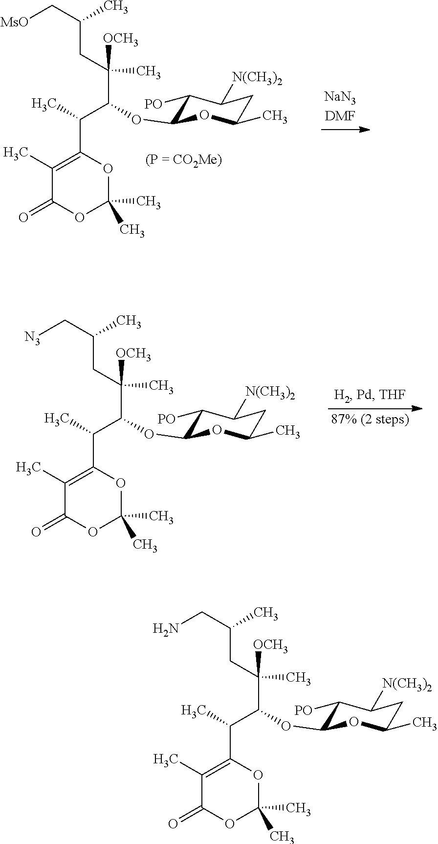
C(CC(C[MsO])C)([OCH3])(C)C(C(C1=C(C)C(=O)OC(C)(C)O1)C)OC1C([PO])C([N(CH3)2])CC(C)O1.C(CC(C[N3])C)([OCH3])(C)C(C(C1=C(C)C(=O)OC(C)(C)O1)C)OC1C([PO])C([N(CH3)2])CC(C)O1.C(CC(CN)C)([OCH3])(C)C(C(C1=C(C)C(=O)OC(C)(C)O1)C)OC1C([PO])C([N(CH3)2])CC(C)O1
